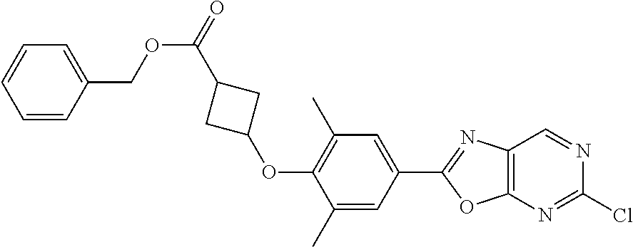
C1(C)=C(OC2CC(C(OCC3=CC=CC=C3)=O)C2)C(C)=CC(C2=NC3=C(O2)N=C(Cl)N=C3)=C1
